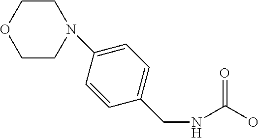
C1=C(N2CCOCC2)C=CC(CNC(O)=O)=C1
